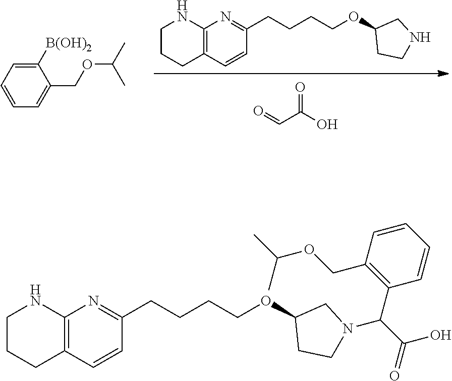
C12=C(C=CC(CCCCOC3CCNC3)=N1)CCCN2.C1([B(OH)2])=CC=CC=C1COC(C)C.O=CC(O)=O.C12=C(C=CC(CCCCOC3CCN(C(C(=O)O)C4=C(COC(C)C)C=CC=C4)C3)=N1)CCCN2
